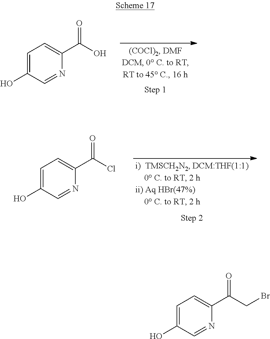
C1=C(O)C=NC(C(O)=O)=C1.C1=C(O)C=NC(C(Cl)=O)=C1.C1=C(O)C=NC(C(CBr)=O)=C1
